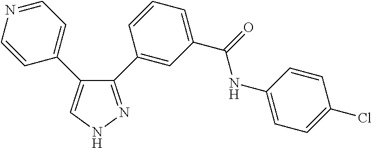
C1=CN=CC=C1C1=CNN=C1C1=CC(C(=O)NC2=CC=C(Cl)C=C2)=CC=C1
